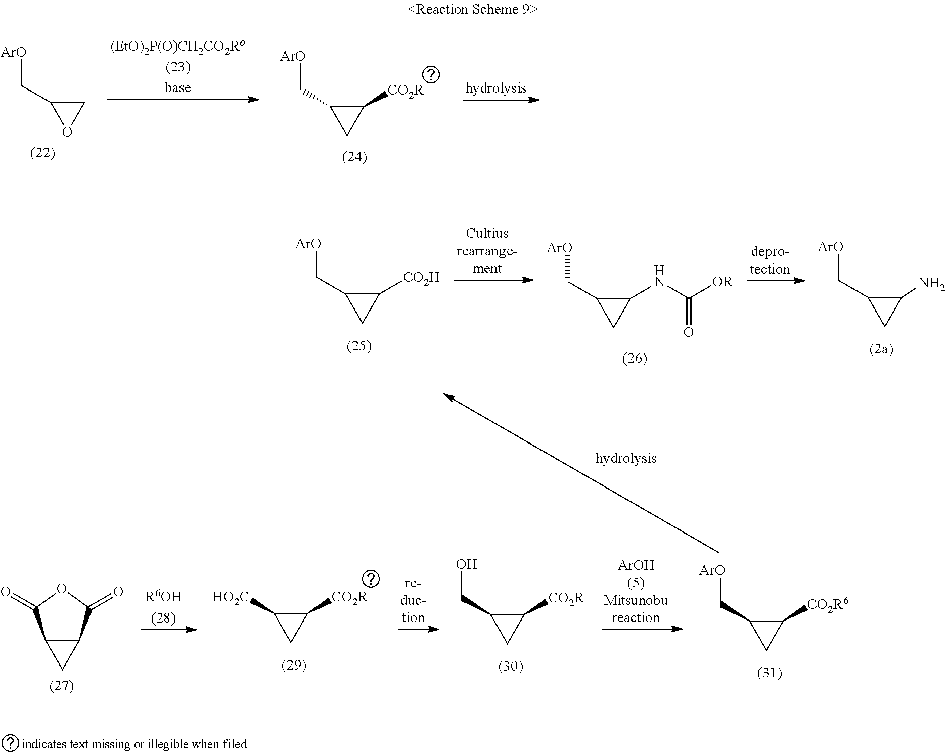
C1(C[ArO])C(N)C1.C1(C[ArO])C([CO2H])C1.C1(C[ArO])C(NC([OR])=O)C1.C12C(C(=O)OC1=O)C2.C1(CO)C([CO2R])C1.[ArOH(5)Mitsunobureaction].C1(C[ArO])C([CO2R6])C1.C1([HO2C])C([CO2R])C1.C1(C[ArO])C([CO2R])C1.C1(C[ArO])CO1
